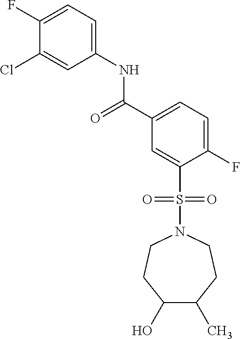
C1(F)=CC=C(NC(C2=CC=C(F)C(S(=O)(=O)N3CCC(O)C(C)CC3)=C2)=O)C=C1Cl
